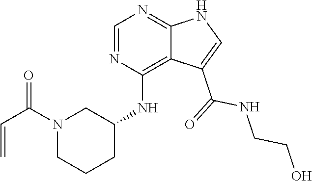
N1(C(C=C)=O)CCCC(NC2=C3C(=NC=N2)NC=C3C(NCCO)=O)C1
